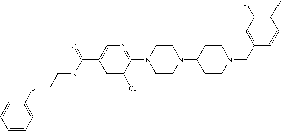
C1(F)=C(F)C=C(CN2CCC(N3CCN(C4=NC=C(C(NCCOC5=CC=CC=C5)=O)C=C4Cl)CC3)CC2)C=C1
